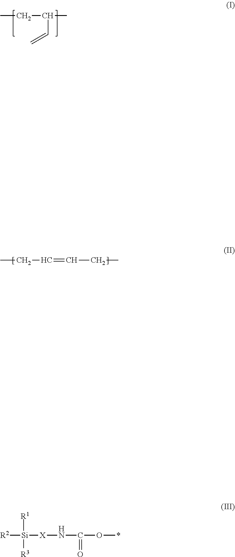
C=CC(CC)C.CCC=CCC.[R2][Si]([R1])([R3])[X]NC(O*)=O
